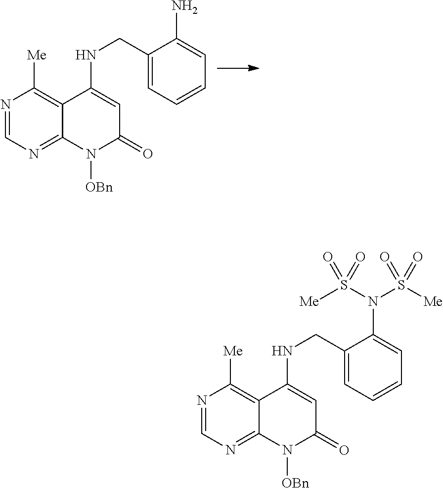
N1=CN=C2C(=C1[Me])C(NCC1=CC=CC=C1N)=CC(=O)N2[OBn].N1=CN=C2C(=C1[Me])C(NCC1=CC=CC=C1N(S([Me])(=O)=O)S([Me])(=O)=O)=CC(=O)N2[OBn]
